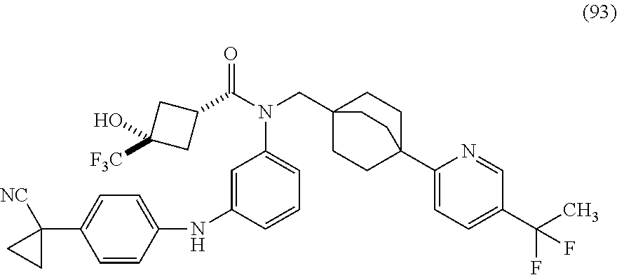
C1=C(NC2=CC=C(C3([NC])CC3)C=C2)C=CC=C1N(C(C1CC(O)([F3C])C1)=O)CC12CCC(C3=CC=C(C(F)(C)F)C=N3)(CC1)CC2
